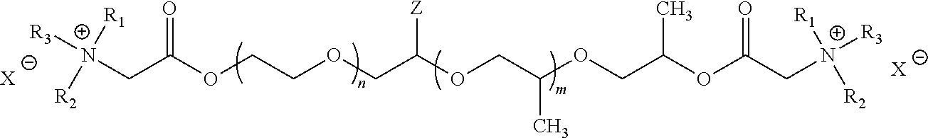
C(C(OCCOCC(OCC(OCC(OC(C[N+]([R3])([R1])[R2])=O)C)C)[Z])=O)[N+]([R3])([R1])[R2].[X].[X]
